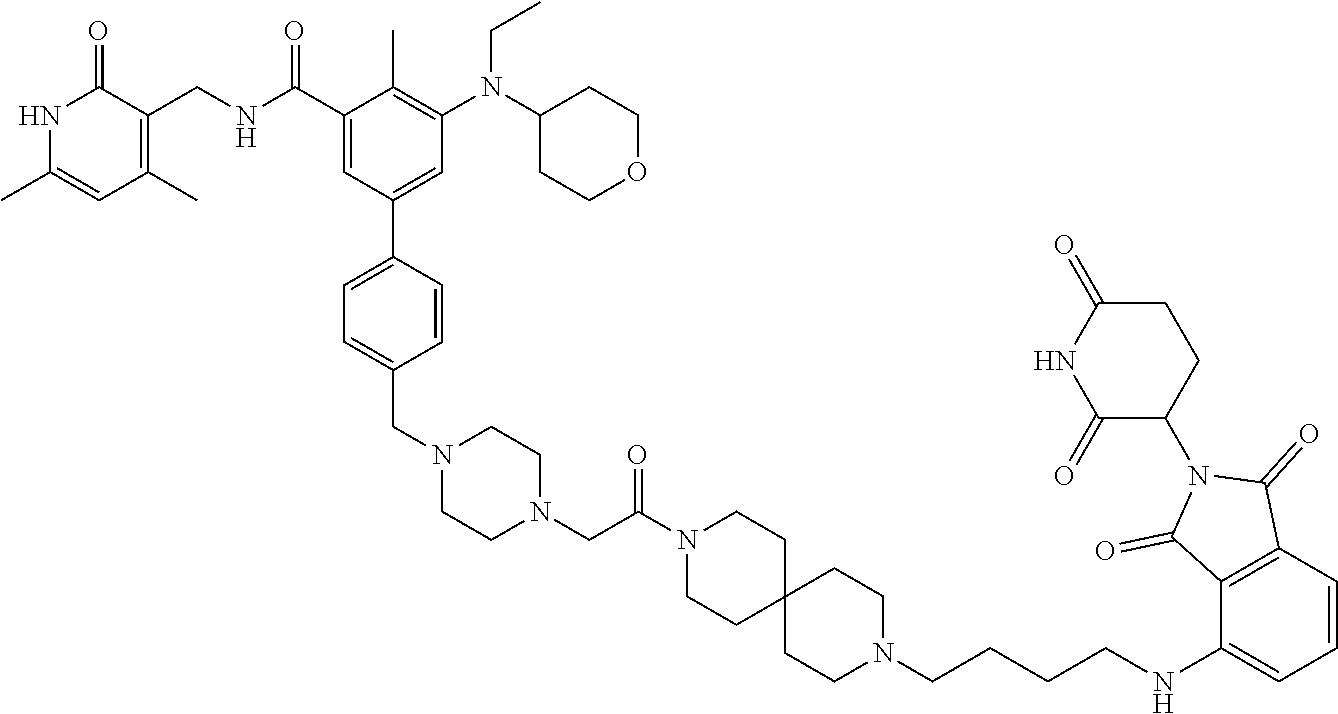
N1C(C)=CC(C)=C(CNC(C2=CC(C3=CC=C(CN4CCN(CC(N5CCC6(CC5)CCN(CCCCNC5=CC=CC7=C5C(=O)N(C5CCC(=O)NC5=O)C7=O)CC6)=O)CC4)C=C3)=CC(N(C3CCOCC3)CC)=C2C)=O)C1=O
